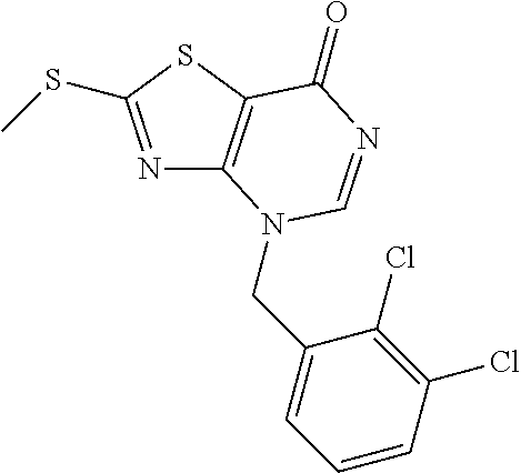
N1=C(SC)SC2=C1N(CC1=CC=CC(Cl)=C1Cl)C=NC2=O
